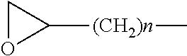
C1OC1[(CH2)n]C
